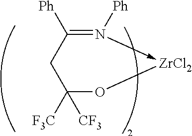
C1([Ph])=N([Ph])->[ZrCl2]OC([F3C])([CF3])C1
